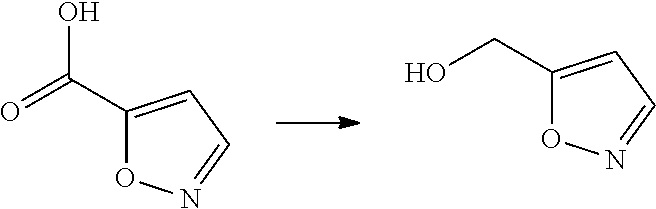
C(C1=CC=NO1)(O)=O.C(C1=CC=NO1)O
